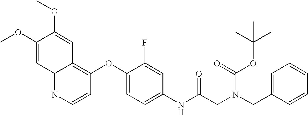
COC1=CC2=NC=CC(OC3=CC=C(NC(CN(CC4=CC=CC=C4)C(=O)OC(C)(C)C)=O)C=C3F)=C2C=C1OC
